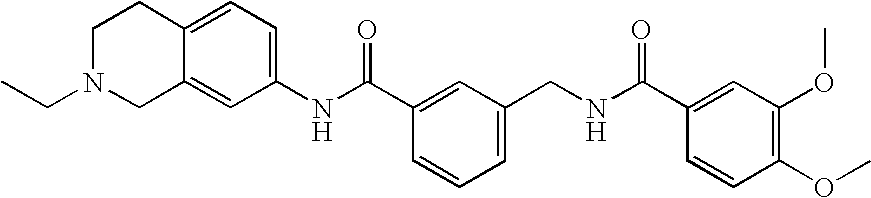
C12=CC=C(NC(C3=CC(CNC(C4=CC(OC)=C(OC)C=C4)=O)=CC=C3)=O)C=C1CN(CC)CC2
